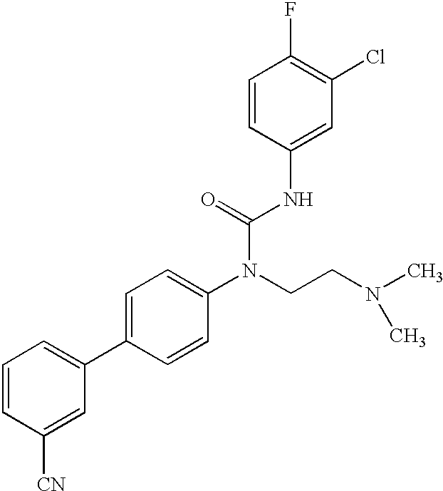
C1=CC([CN])=CC(C2=CC=C(N(CCN(C)C)C(=O)NC3=CC(Cl)=C(F)C=C3)C=C2)=C1
